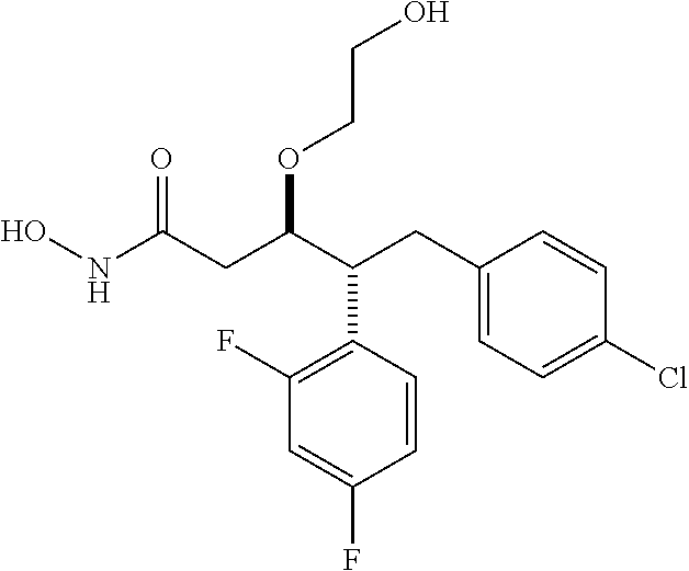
C1=CC(C(C(CC(NO)=O)OCCO)CC2=CC=C(Cl)C=C2)=C(F)C=C1F
